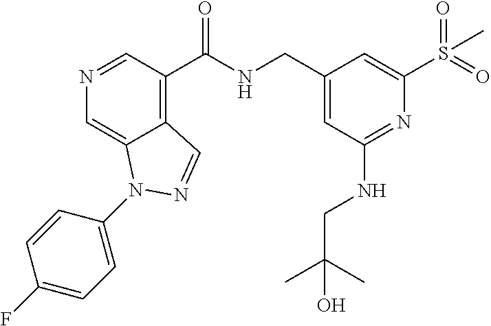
N1=CC(C(NCC2=CC(NCC(C)(C)O)=NC(S(=O)(=O)C)=C2)=O)=C2C(=C1)N(C1=CC=C(F)C=C1)N=C2
